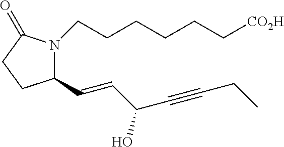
C1(C=CC(O)C#CCC)N(CCCCCC[CO2H])C(=O)CC1
